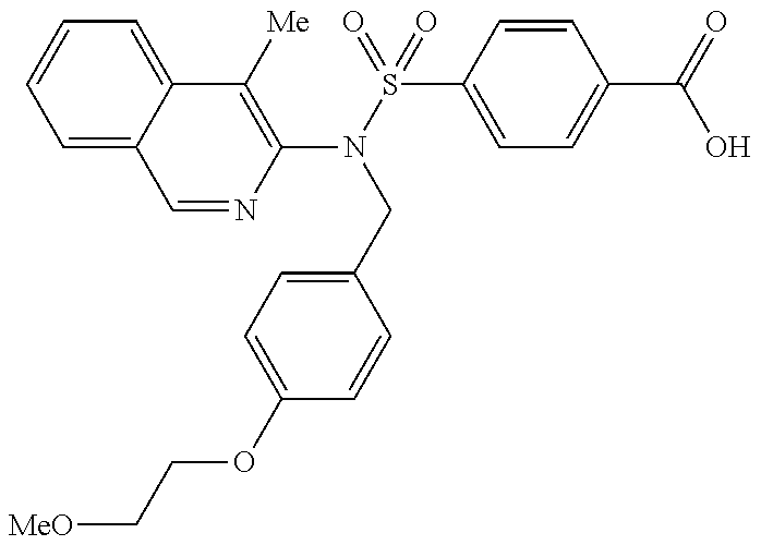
C1=NC(N(S(=O)(=O)C2=CC=C(C(=O)O)C=C2)CC2=CC=C(OCC[MeO])C=C2)=C([Me])C2=CC=CC=C12
